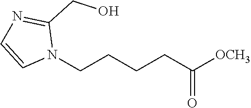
C1=CN(CCCCC(=O)[OCH3])C(CO)=N1
